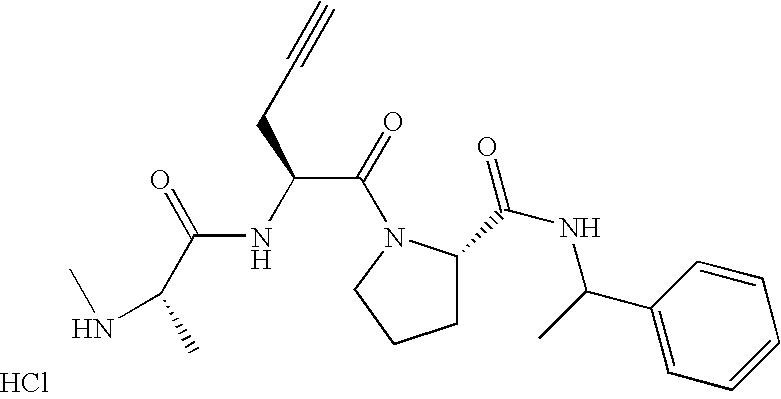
Cl.C1CCN(C(=O)C(NC(C(C)NC)=O)CC#C)C1C(NC(C1=CC=CC=C1)C)=O
